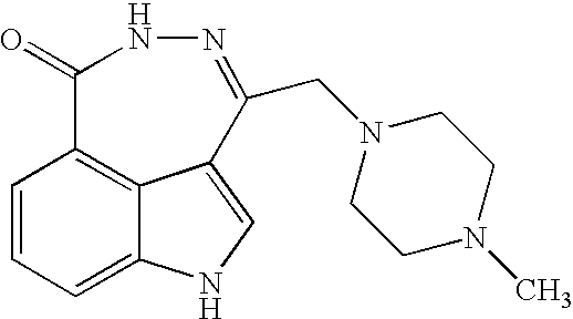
C1=CC=C2C3=C1C(=O)NN=C(CN1CCN(C)CC1)C3=CN2
